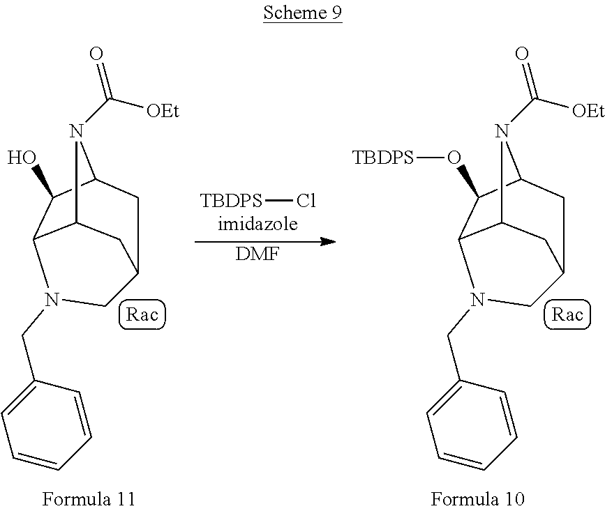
C12C3C(O)C(N1C([OEt])=O)CC(C2)CN3CC1=CC=CC=C1.[TBDPS]Cl.[DMF].C12C3C(O[TBDPS])C(N1C([OEt])=O)CC(C2)CN3CC1=CC=CC=C1
